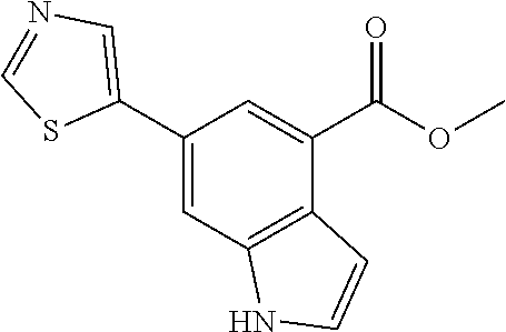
C1(C2=CN=CS2)=CC2=C(C(C(OC)=O)=C1)C=CN2
